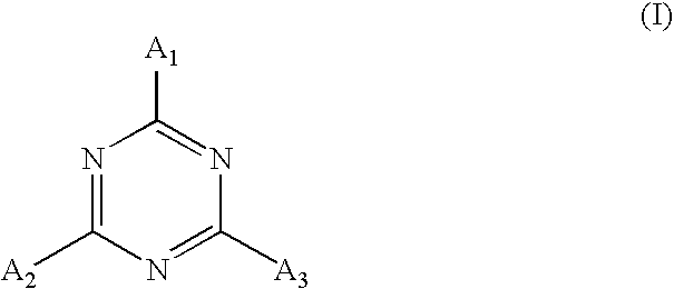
N1=C([A2])N=C([A3])N=C1[A1]
